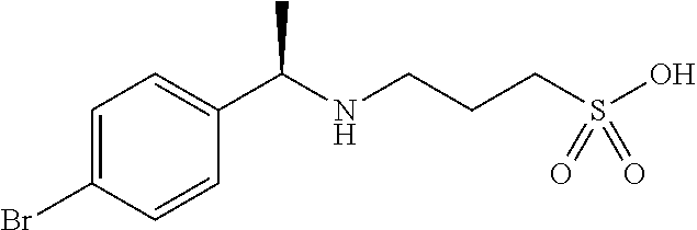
C(CCS(O)(=O)=O)NC(C1=CC=C(Br)C=C1)C
